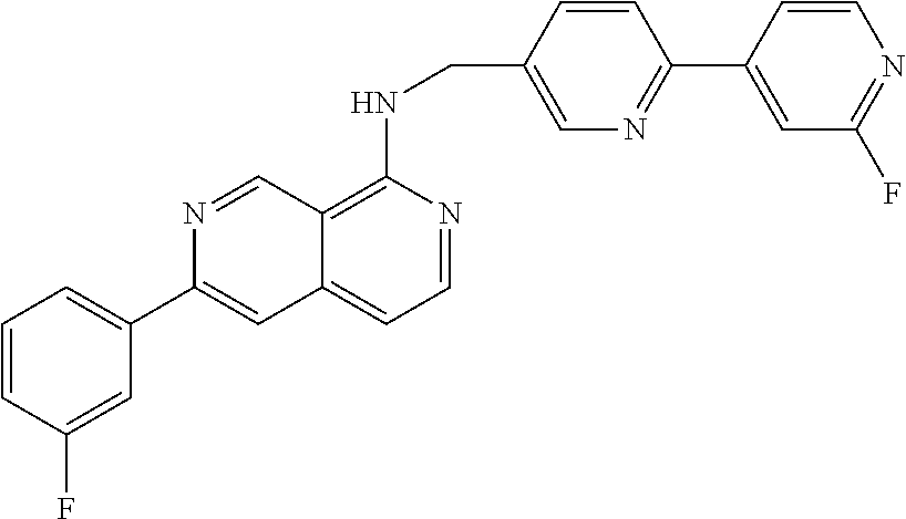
C12=C(NCC3=CN=C(C4=CC(F)=NC=C4)C=C3)N=CC=C1C=C(C1=CC=CC(F)=C1)N=C2
